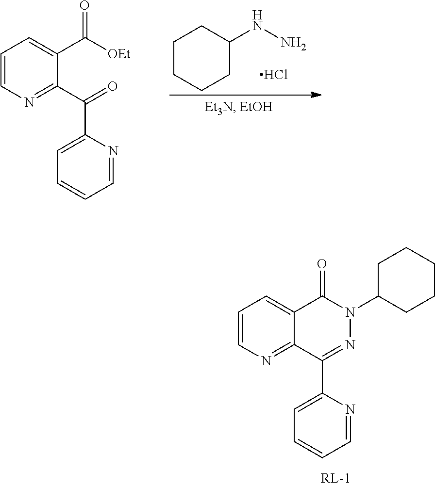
C1=C(C2=NN(C3CCCCC3)C(=O)C3=CC=CN=C23)N=CC=C1.C1CCCC(NN)C1.Cl.C1=C(C(=O)C2=NC=CC=C2C([OEt])=O)N=CC=C1
